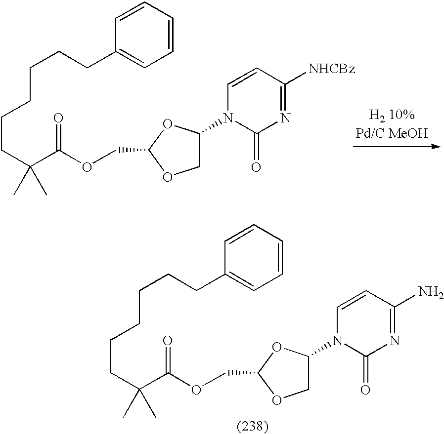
C1=CC(N)=NC(=O)N1C1COC(COC(=O)C(CCCCCCC2=CC=CC=C2)(C)C)O1.C1=CC([NHCBz])=NC(=O)N1C1COC(COC(=O)C(CCCCCCC2=CC=CC=C2)(C)C)O1
